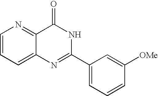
C1=CC=C2C(=N1)C(=O)NC(C1=CC=CC([OMe])=C1)=N2
